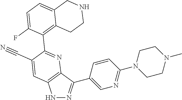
N1N=C(C2=CN=C(N3CCN(C)CC3)C=C2)C2=C1C=C(C#N)C(C1=C3C(=CC=C1F)CNCC3)=N2
